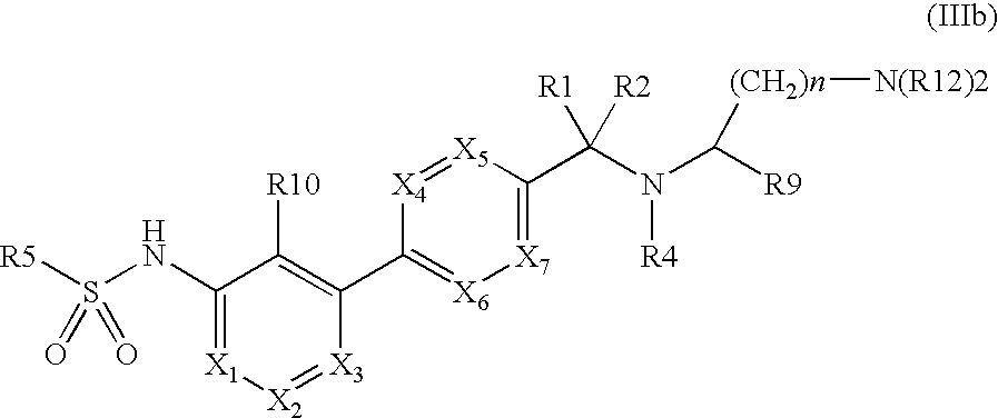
C1(NS([R5])(=O)=O)=[X1][X2]=[X3]C(C2=[X6][X7]=C(C(N(C([R9])[(CH2)n][N(R12)2])[R4])([R1])[R2])[X5]=[X4]2)=C1[R10]
